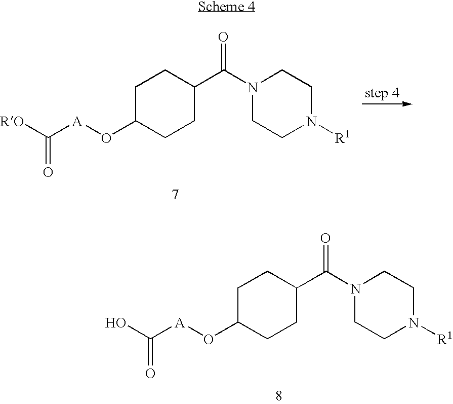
C1C(O[A]C(O)=O)CCC(C(N2CCN([R1])CC2)=O)C1.C1C(O[A]C([RO])=O)CCC(C(N2CCN([R1])CC2)=O)C1
